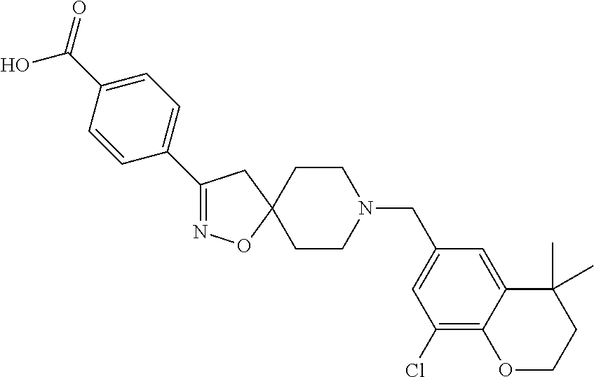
C1(C2=CC=C(C(O)=O)C=C2)=NOC2(C1)CCN(CC1=CC(Cl)=C3C(=C1)C(C)(C)CCO3)CC2
